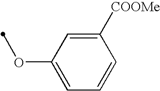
C1([COOMe])=CC(OC)=CC=C1
